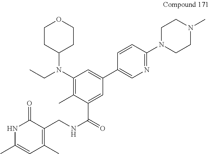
O1CCC(N(C2=C(C)C(C(=O)NCC3=C(C)C=C(C)NC3=O)=CC(C3=CN=C(N4CCN(C)CC4)C=C3)=C2)CC)CC1
